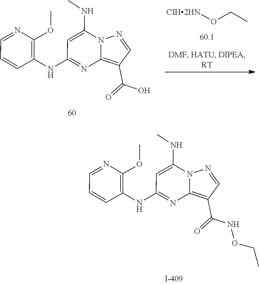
C12=C(C(O)=O)C=NN1C(NC)=CC(NC1=C(OC)N=CC=C1)=N2.[CIH2HN]OCC.C12=C(C(NOCC)=O)C=NN1C(NC)=CC(NC1=C(OC)N=CC=C1)=N2
